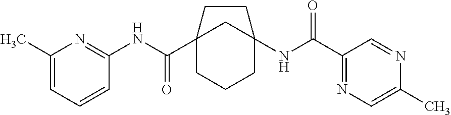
C12(C(NC3=NC(C)=CC=C3)=O)CCCC(NC(C3=NC=C(C)N=C3)=O)(C1)CC2
